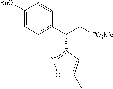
[BnO]C1=CC=C(C(C[CO2Me])C2=NOC(C)=C2)C=C1
